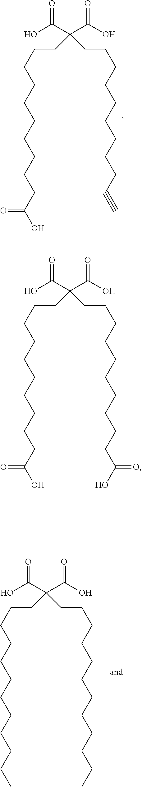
OC(=O)C(C(O)=O)(CCCCCCCCCCC(O)=O)CCCCCCCCCCC(O)=O.OC(=O)C(C(O)=O)(CCCCCCCCCC#C)CCCCCCCCCCC(O)=O.OC(=O)C(C(O)=O)(CCCCCCCCCCCC)CCCCCCCCCCCC
